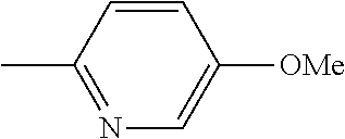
C1=CC(C)=NC=C1[OMe]
